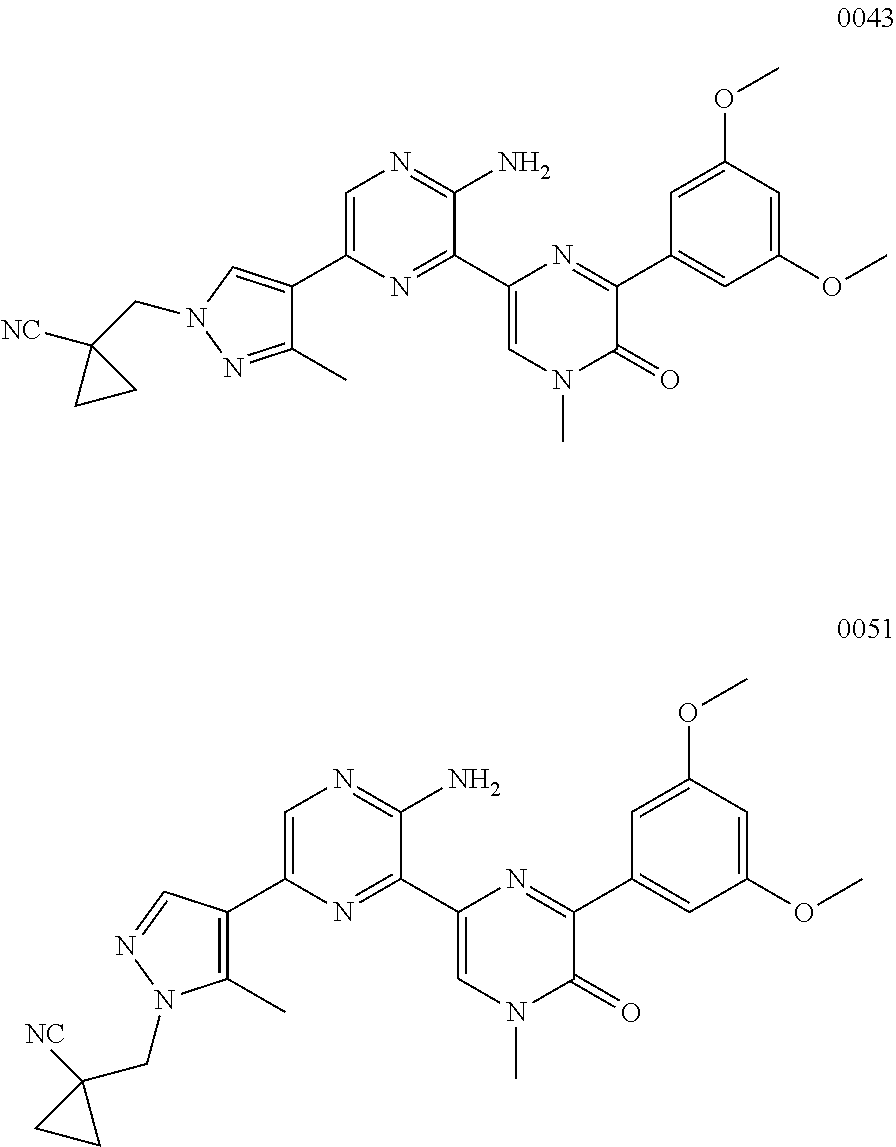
C1(C)=NN(CC2([NC])CC2)C=C1C1=CN=C(N)C(C2=CN(C)C(=O)C(C3=CC(OC)=CC(OC)=C3)=N2)=N1.C1(C)=C(C2=CN=C(N)C(C3=CN(C)C(=O)C(C4=CC(OC)=CC(OC)=C4)=N3)=N2)C=NN1CC1([NC])CC1
